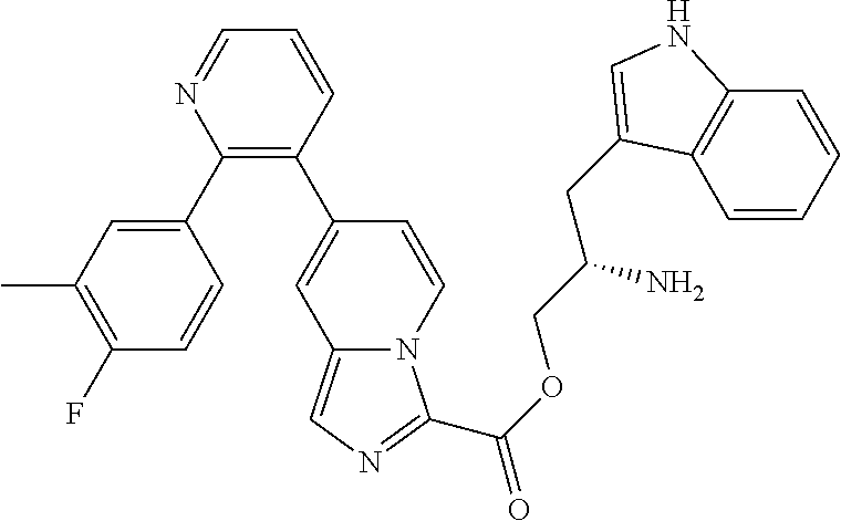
C1(C2=CC(C)=C(F)C=C2)=C(C2=CC3=CN=C(C(OCC(CC4=CNC5=C4C=CC=C5)N)=O)N3C=C2)C=CC=N1
